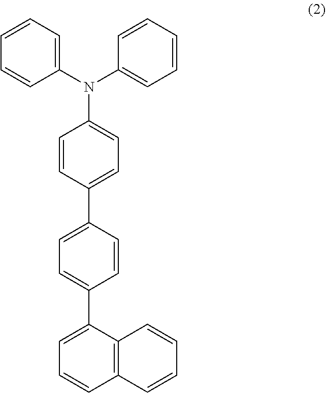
C1=CC=CC(N(C2=CC=CC=C2)C2=CC=C(C3=CC=C(C4=CC=CC5=C4C=CC=C5)C=C3)C=C2)=C1
